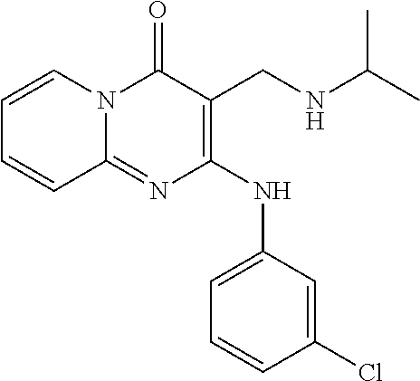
C1=CN2C(=NC(NC3=CC=CC(Cl)=C3)=C(CNC(C)C)C2=O)C=C1
